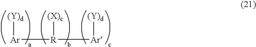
[Ar]([R]([Ar][(Y)d])[(X)c])[(Y)d]
